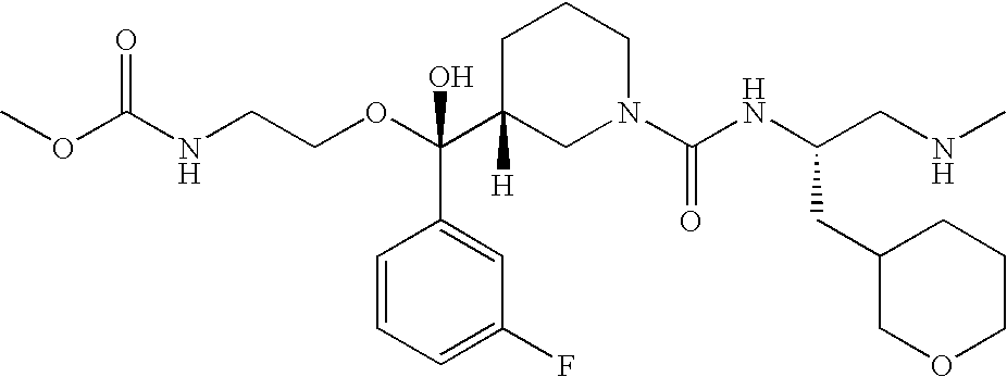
O=C(NCCOC(C1([H])CN(C(NC(CNC)CC2COCCC2)=O)CCC1)(C1=CC(F)=CC=C1)O)OC
